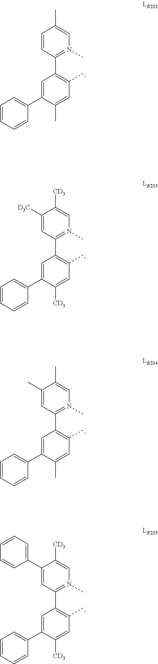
C1=C(C2=CC=CC=C2)C(C)=CC(C)=C1C1=N(C)C=C(C)C=C1.C1=C(C2=CC=CC=C2)C(C)=CC(C)=C1C1=N(C)C=C(C)C(C)=C1.C1=C(C2=CC=CC=C2)C([CD3])=CC(C)=C1C1=N(C)C=C([CD3])C(C2=CC=CC=C2)=C1.C1=C(C2=CC=CC=C2)C([CD3])=CC(C)=C1C1=N(C)C=C([CD3])C([D3C])=C1
